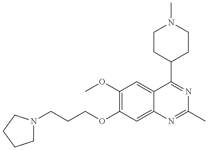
C1N(CCCOC2=C(OC)C=C3C(=C2)N=C(C)N=C3C2CCN(C)CC2)CCC1
